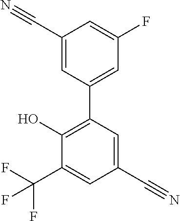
C1=C(C#N)C=C(F)C=C1C1=C(O)C(C(F)(F)F)=CC(C#N)=C1
